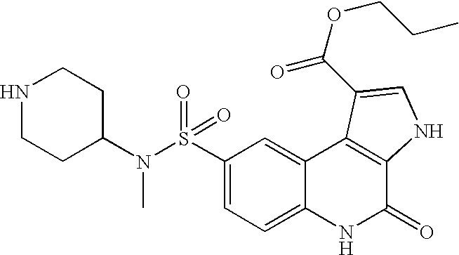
N(S(C1=CC=C2C(=C1)C1=C(C(=O)N2)NC=C1C(OCCC)=O)(=O)=O)(C1CCNCC1)C
